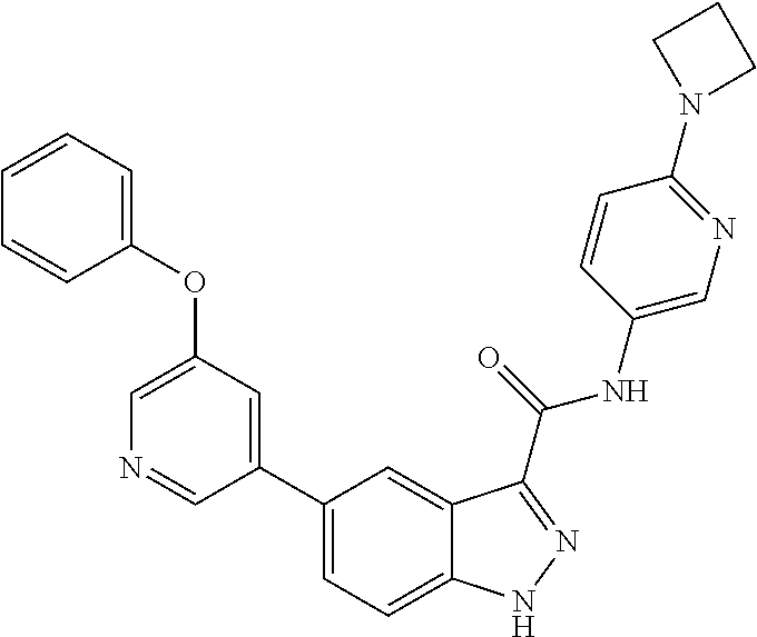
C1(OC2=CC=CC=C2)=CN=CC(C2=CC=C3C(=C2)C(C(NC2=CN=C(N4CCC4)C=C2)=O)=NN3)=C1
